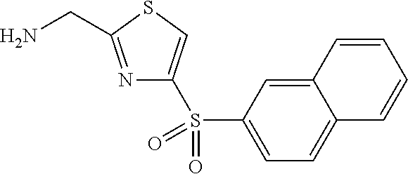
N1=C(CN)SC=C1S(C1=CC=C2C(=C1)C=CC=C2)(=O)=O
